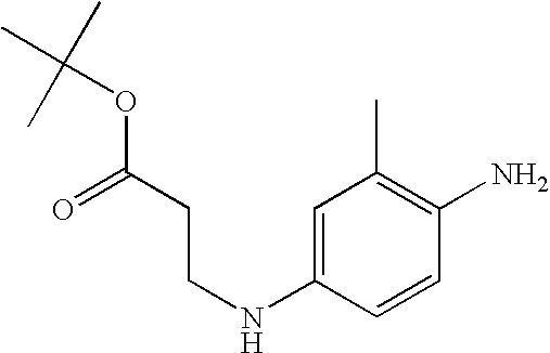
C1=C(NCCC(OC(C)(C)C)=O)C=CC(N)=C1C
